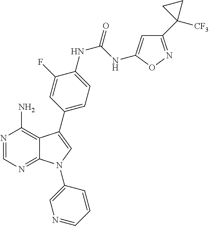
N1=CN=C2C(=C1N)C(C1=CC=C(NC(NC3=CC(C4([CF3])CC4)=NO3)=O)C(F)=C1)=CN2C1=CN=CC=C1
